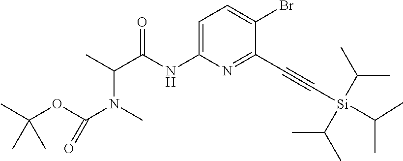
C1=C(NC(C(C)N(C)C(OC(C)(C)C)=O)=O)N=C(C#C[Si](C(C)C)(C(C)C)C(C)C)C(Br)=C1
